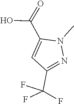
N1(C)N=C(C(F)(F)F)C=C1C(O)=O
